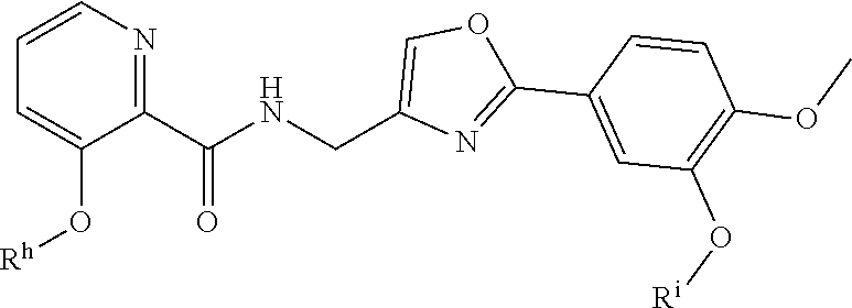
N(CC1=COC(C2=CC(O[Ri])=C(OC)C=C2)=N1)C(C1=NC=CC=C1O[Rh])=O
